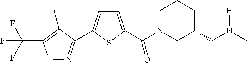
C1=C(C(N2CC(CN(C)[H])CCC2)=O)SC(C2=NOC(C(F)(F)F)=C2C)=C1
